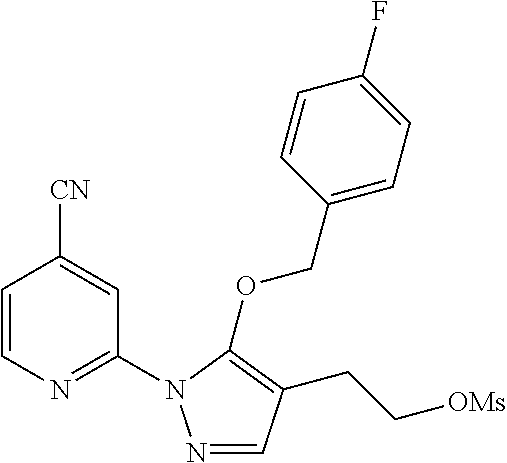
C1=CN=C(N2N=CC(CC[OMs])=C2OCC2=CC=C(F)C=C2)C=C1[CN]
